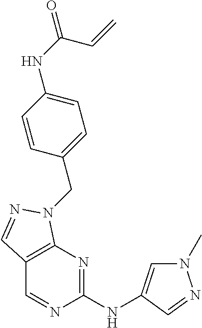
N1(C)C=C(NC2=NC3=C(C=N2)C=NN3CC2=CC=C(NC(=O)C=C)C=C2)C=N1
